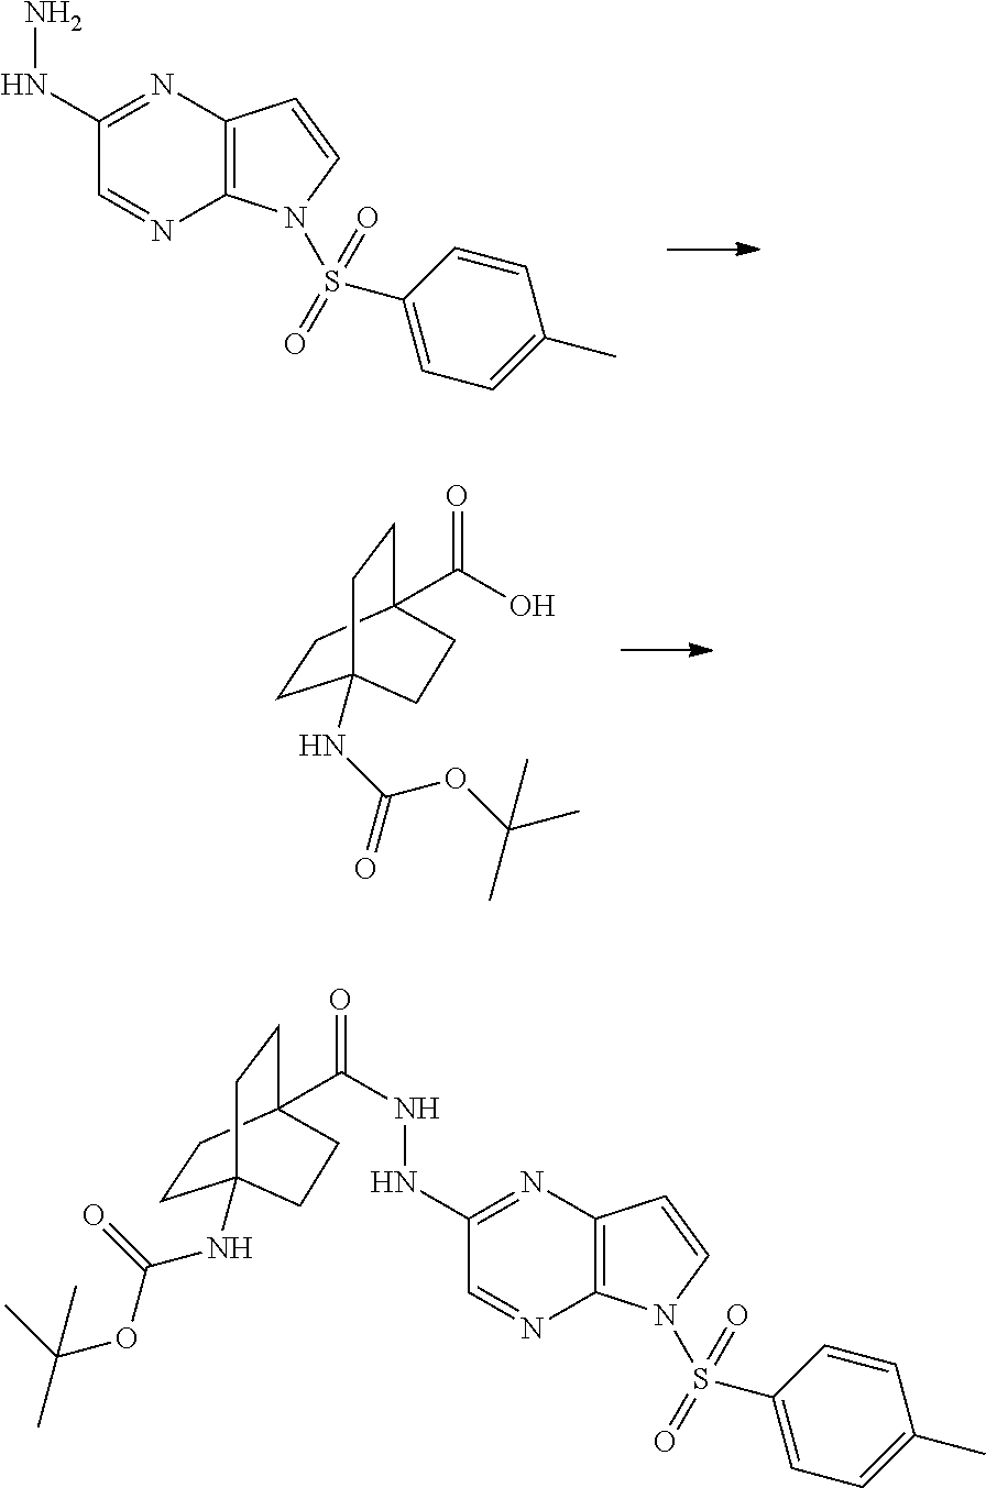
C1(NN)=NC2=C(N=C1)N(S(C1=CC=C(C)C=C1)(=O)=O)C=C2.C1CC2(C(O)=O)CCC1(NC(OC(C)(C)C)=O)CC2.C1(NNC(C23CCC(NC(OC(C)(C)C)=O)(CC2)CC3)=O)=NC2=C(N=C1)N(S(C1=CC=C(C)C=C1)(=O)=O)C=C2
